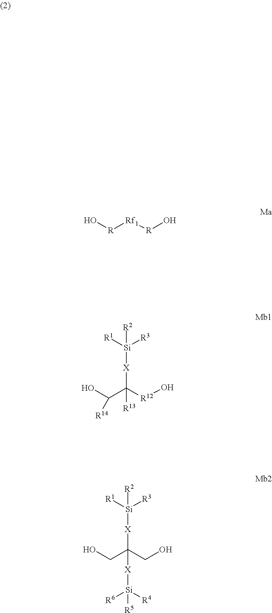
O[R][Rf1][R]O.OC(C([R12]O)([R13])[X][Si]([R1])([R3])[R2])[R14].OCC(CO)([X][Si]([R6])([R4])[R5])[X][Si]([R1])([R3])[R2]
